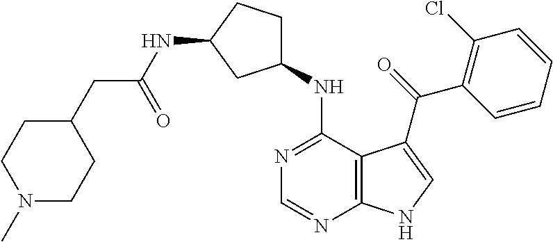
C1(NC2=NC=NC3=C2C(C(=O)C2=C(Cl)C=CC=C2)=CN3)CCC(NC(CC2CCN(C)CC2)=O)C1
